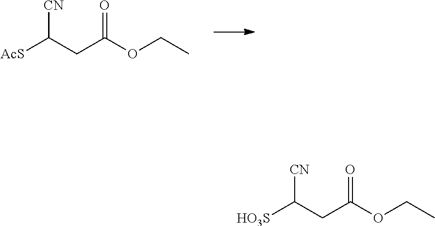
[AcS]C(CC(OCC)=O)[CN].[HO3S]C(CC(OCC)=O)[CN]
